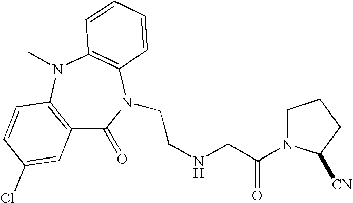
C12=C(N(C)C3=C(N(CCNCC(=O)N4CCCC4[CN])C1=O)C=CC=C3)C=CC(Cl)=C2
